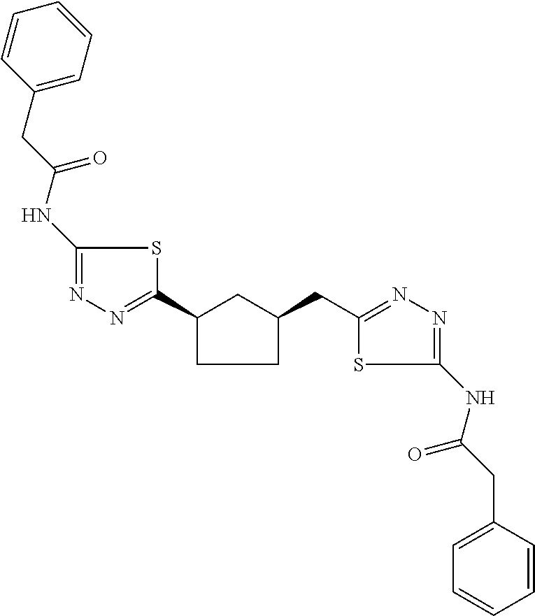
C1(NC(CC2=CC=CC=C2)=O)=NN=C(C2CC(CC3=NN=C(NC(CC4=CC=CC=C4)=O)S3)CC2)S1
